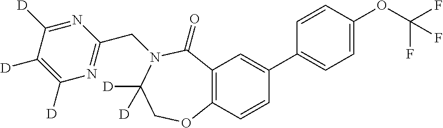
C12=C(C=CC(C3=CC=C(OC(F)(F)F)C=C3)=C1)OCC([D])([D])N(CC1=NC([D])=C([D])C([D])=N1)C2=O
